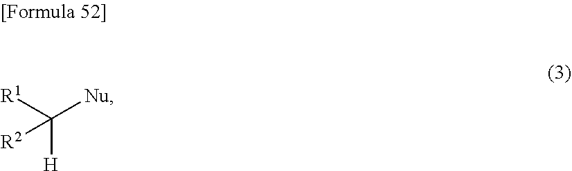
[H]C([R1])([Nu])[R2]
